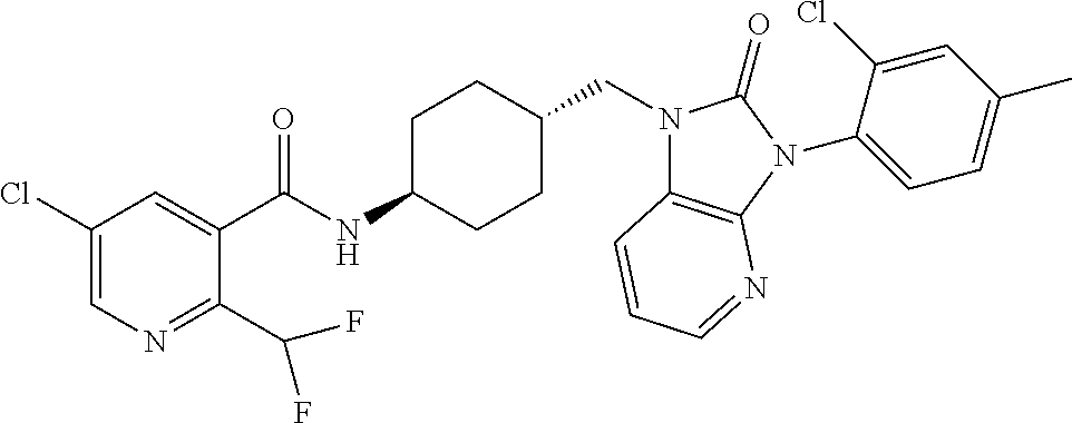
C1(Cl)=CN=C(C(F)F)C(C(NC2CCC(CN3C4=C(N(C5=CC=C(C)C=C5Cl)C3=O)N=CC=C4)CC2)=O)=C1
